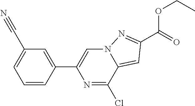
C1=C(C2=CN3C(=CC(C(=O)OCC)=N3)C(Cl)=N2)C=CC=C1C#N
